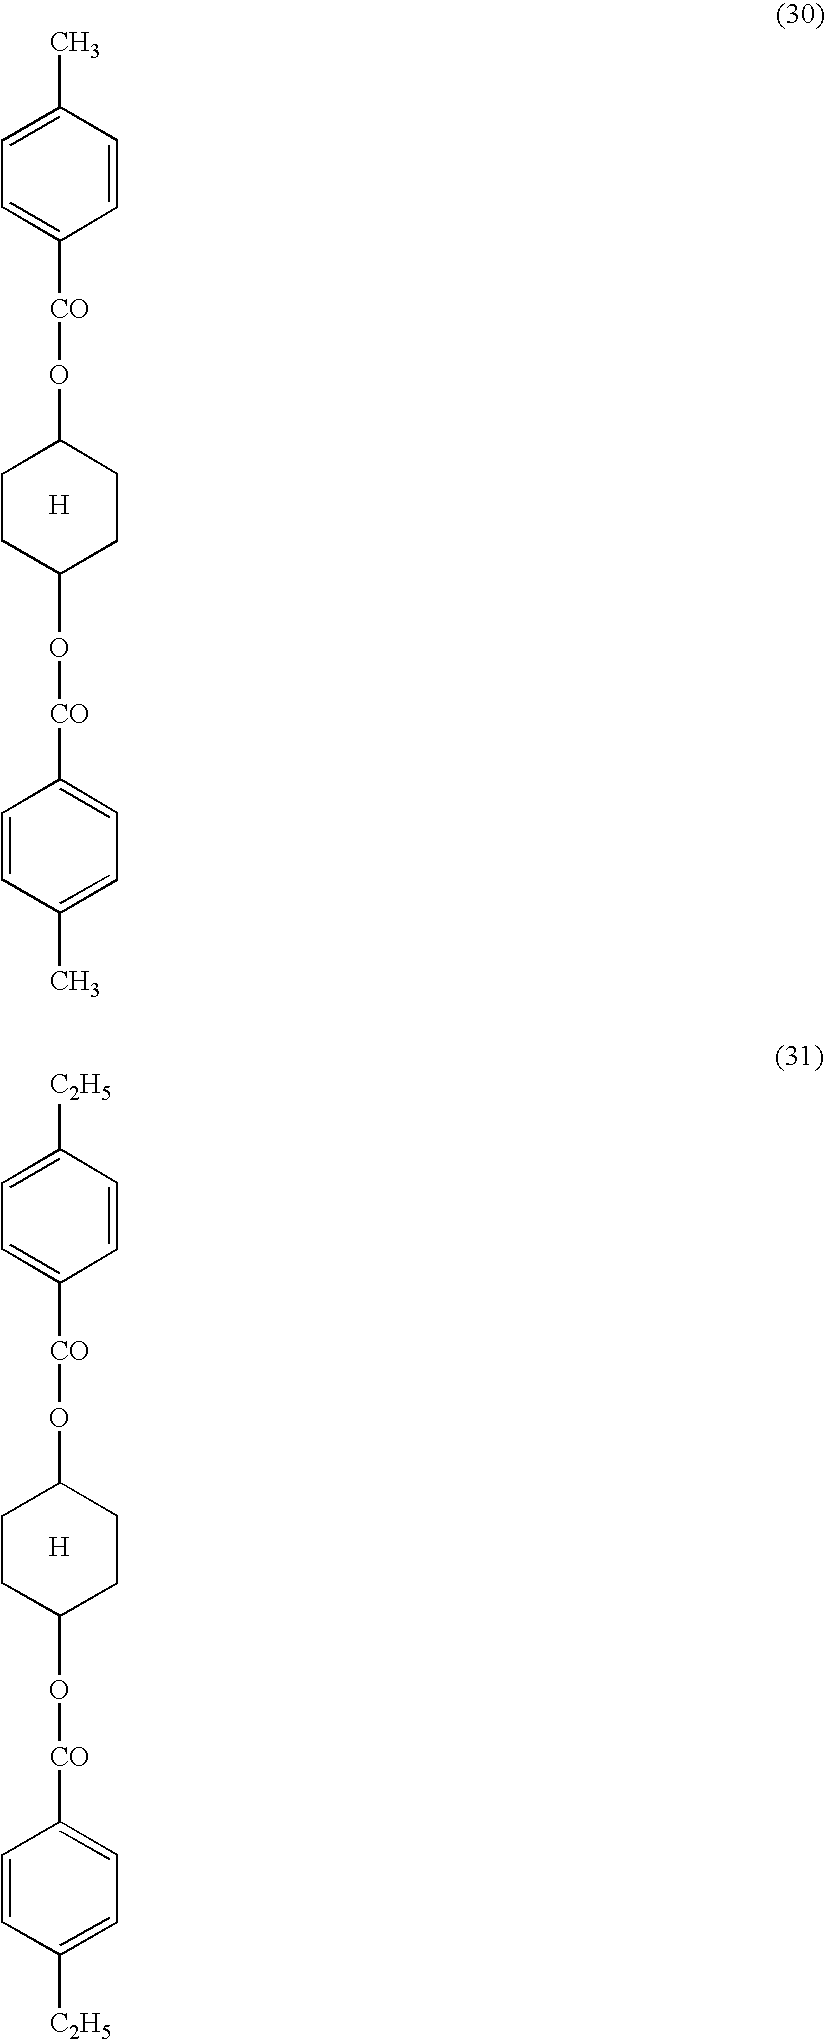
C1CC(O[CO]C2=CC=C(C)C=C2)CCC1O[CO]C1=CC=C(C)C=C1.[H].C1CC(O[CO]C2=CC=C([C2H5])C=C2)CCC1O[CO]C1=CC=C([C2H5])C=C1.[H]
